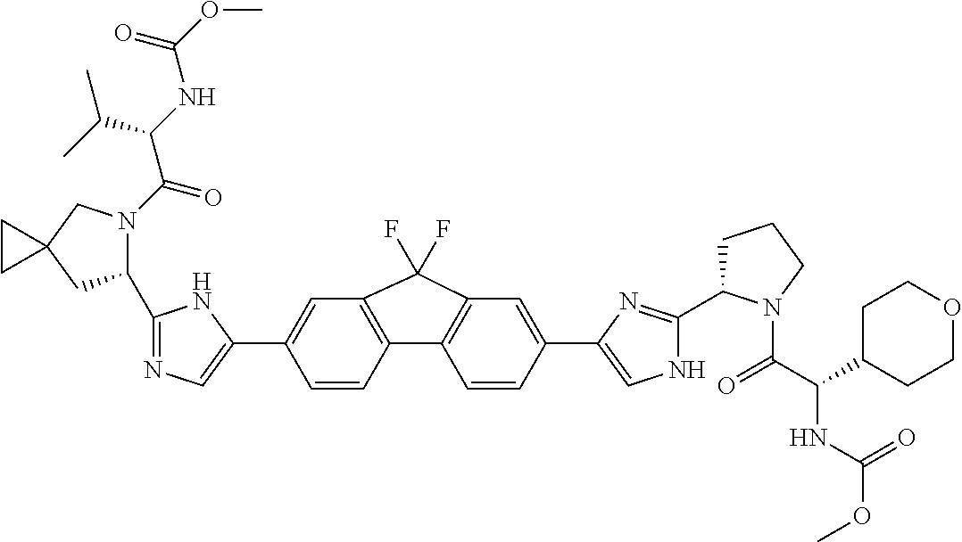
C1=CC2=C(C=C1C1=CN=C(C3N(C(C(C(C)C)NC(=O)OC)=O)CC4(C3)CC4)N1)C(F)(F)C1=C2C=CC(C2=CNC(C3CCCN3C(=O)C(C3CCOCC3)NC(OC)=O)=N2)=C1
